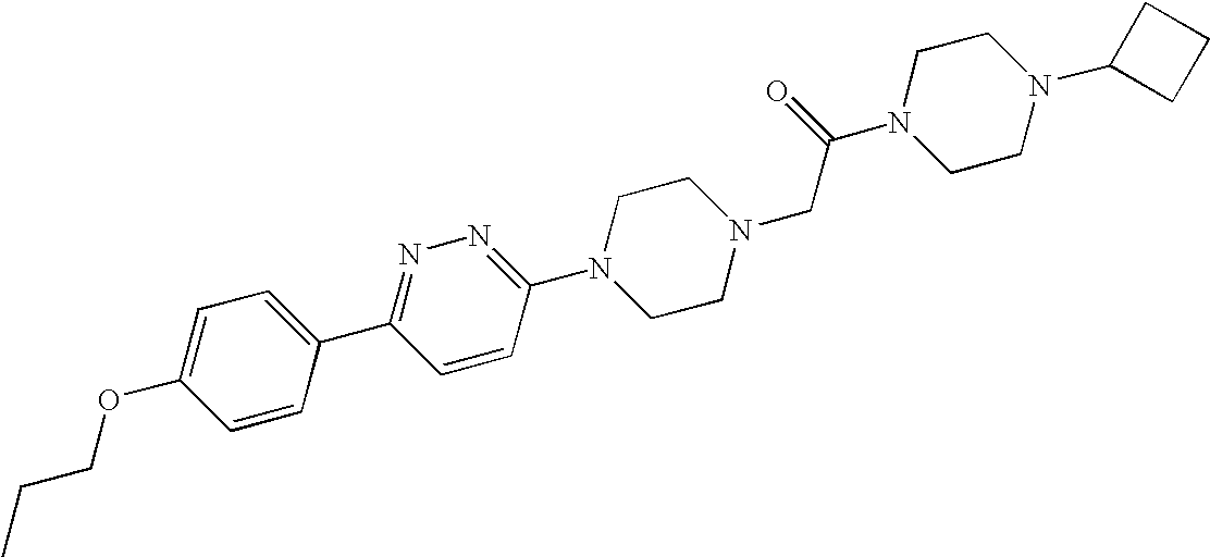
C1=CC(C2=NN=C(N3CCN(CC(N4CCN(C5CCC5)CC4)=O)CC3)C=C2)=CC=C1OCCC
